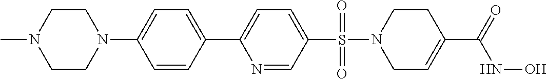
N1=CC(S(=O)(=O)N2CC=C(C(=O)NO)CC2)=CC=C1C1=CC=C(N2CCN(C)CC2)C=C1
